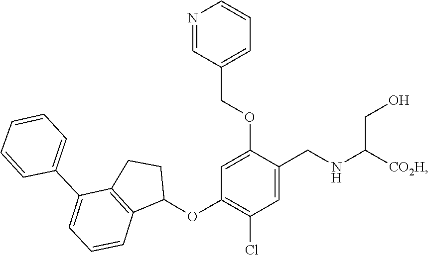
C1=C(COC2=CC(OC3C4=C(C(C5=CC=CC=C5)=CC=C4)CC3)=C(Cl)C=C2CNC(CO)[CO2H])C=NC=C1
